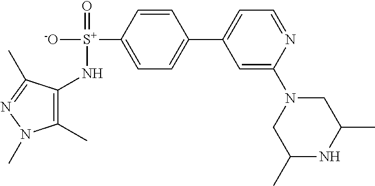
C1(N[S+]([-O])(=O)C2=CC=C(C3=CC=NC(N4CC(C)NC(C)C4)=C3)C=C2)=C(C)N(C)N=C1C
